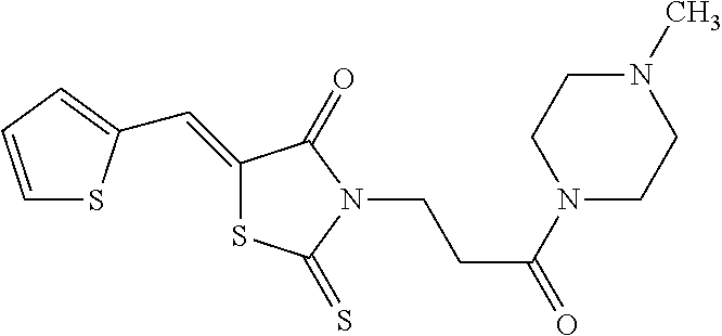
C1=CC=C(C=C2SC(=S)N(CCC(=O)N3CCN(C)CC3)C2=O)S1
